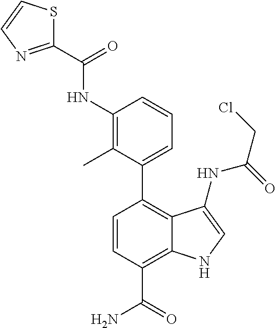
C1(C2=CC=CC(NC(C3=NC=CS3)=O)=C2C)=C2C(=C(C(N)=O)C=C1)NC=C2NC(CCl)=O
